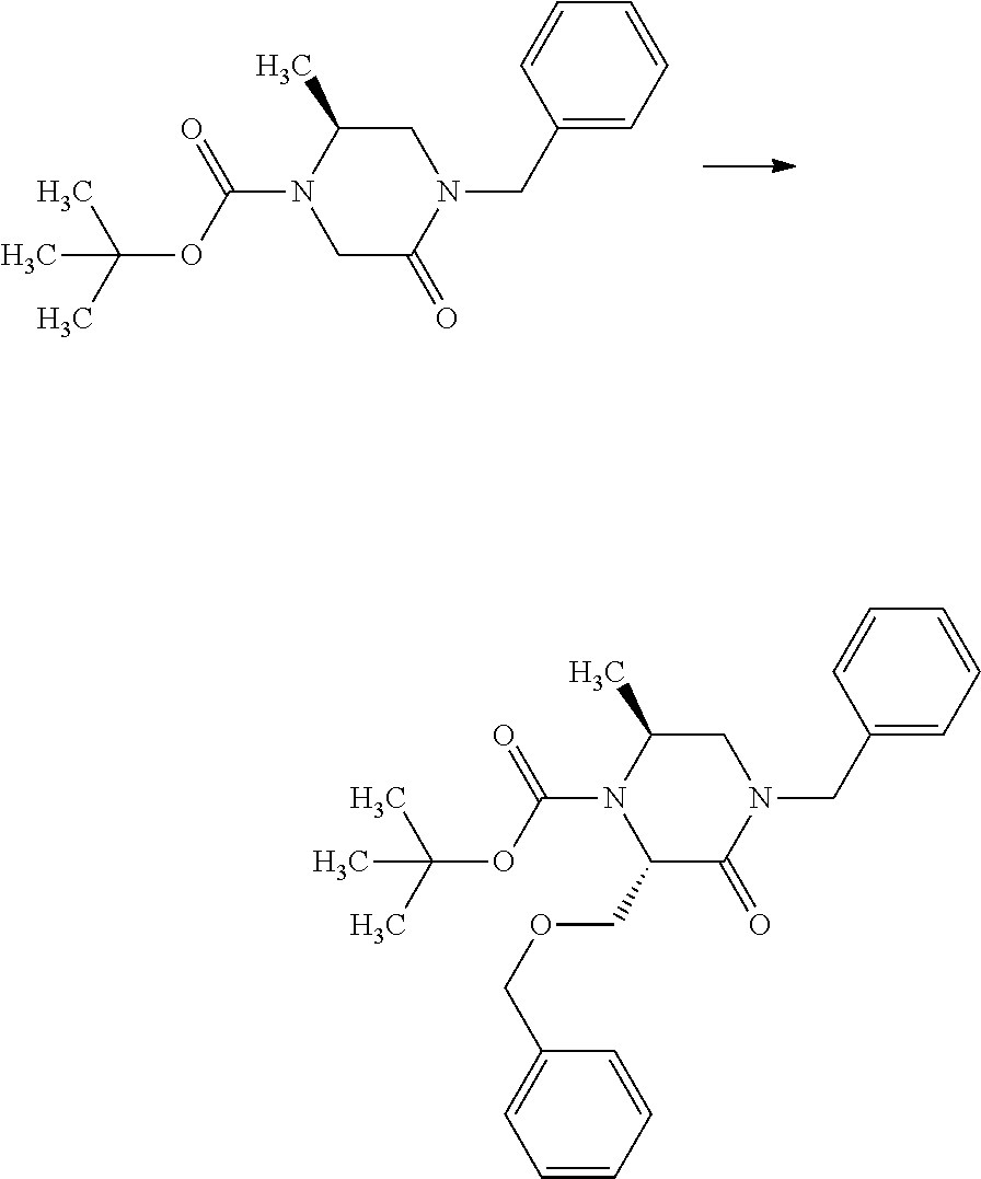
CC(C)(C)OC(=O)N1C(C)CN(CC2=CC=CC=C2)C(=O)C1.CC(C)(C)OC(=O)N1C(C)CN(CC2=CC=CC=C2)C(=O)C1COCC1=CC=CC=C1
